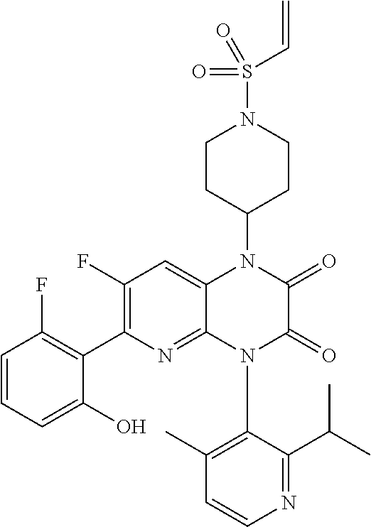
C1=CN=C(C(C)C)C(N2C(=O)C(=O)N(C3CCN(S(=O)(C=C)=O)CC3)C3=CC(F)=C(C4=C(F)C=CC=C4O)N=C23)=C1C
